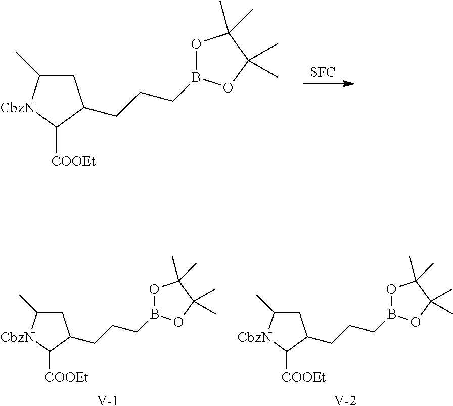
[SFC].C1C(C)[CbzN]C([COOEt])C1CCCB1OC(C)(C)C(C)(C)O1.C1C(C)[CbzN]C([COOEt])C1CCCB1OC(C)(C)C(C)(C)O1.[V].C1C(C)[CbzN]C([COOEt])C1CCCB1OC(C)(C)C(C)(C)O1.[V]
